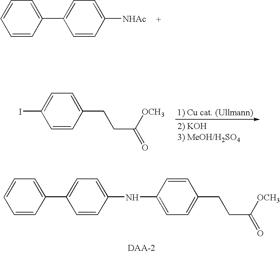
C1=CC([NHAc])=CC=C1C1=CC=CC=C1.C1=CC(CCC([OCH3])=O)=CC=C1I.C1=CC(NC2=CC=C(CCC([OCH3])=O)C=C2)=CC=C1C1=CC=CC=C1
